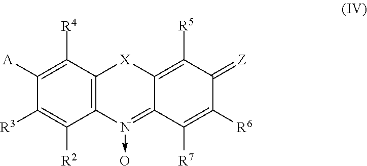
C1([A])=C([R4])C2=C(C([R2])=C1[R3])N(->O)=C1C(=C([R5])C(=[Z])C([R6])=C1[R7])[X]2
